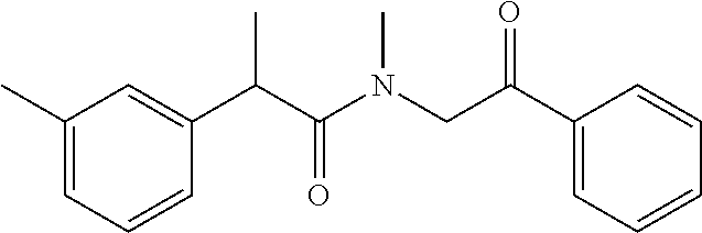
C1(C)=CC=CC(C(C(N(CC(C2=CC=CC=C2)=O)C)=O)C)=C1
